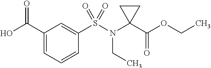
C1(C(O)=O)=CC=CC(S(N(C2(C(OCC)=O)CC2)CC)(=O)=O)=C1
